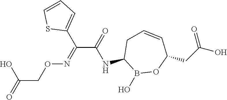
C1(NC(C(=NOCC(=O)O)C2=CC=CS2)=O)B(O)OC(CC(O)=O)C=CC1
